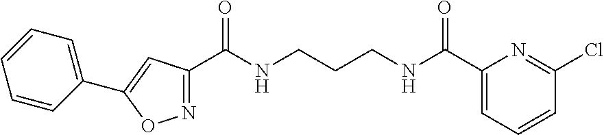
N1=C(C(NCCCNC(C2=CC=CC(Cl)=N2)=O)=O)C=C(C2=CC=CC=C2)O1
